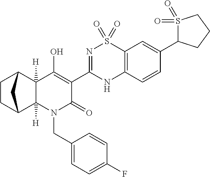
C12([H])C3CCC(C1([H])C(O)=C(C1=NS(=O)(=O)C4=C(N1)C=CC(C1S(=O)(=O)CCC1)=C4)C(=O)N2CC1=CC=C(F)C=C1)C3
